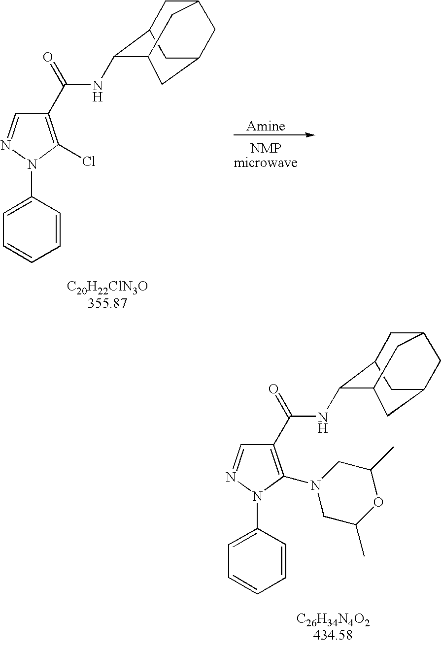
C1C2C(NC(C3=C(Cl)N(C4=CC=CC=C4)N=C3)=O)C3CC(CC1C3)C2.C1C2C(NC(C3=C(N4CC(C)OC(C)C4)N(C4=CC=CC=C4)N=C3)=O)C3CC(CC1C3)C2
